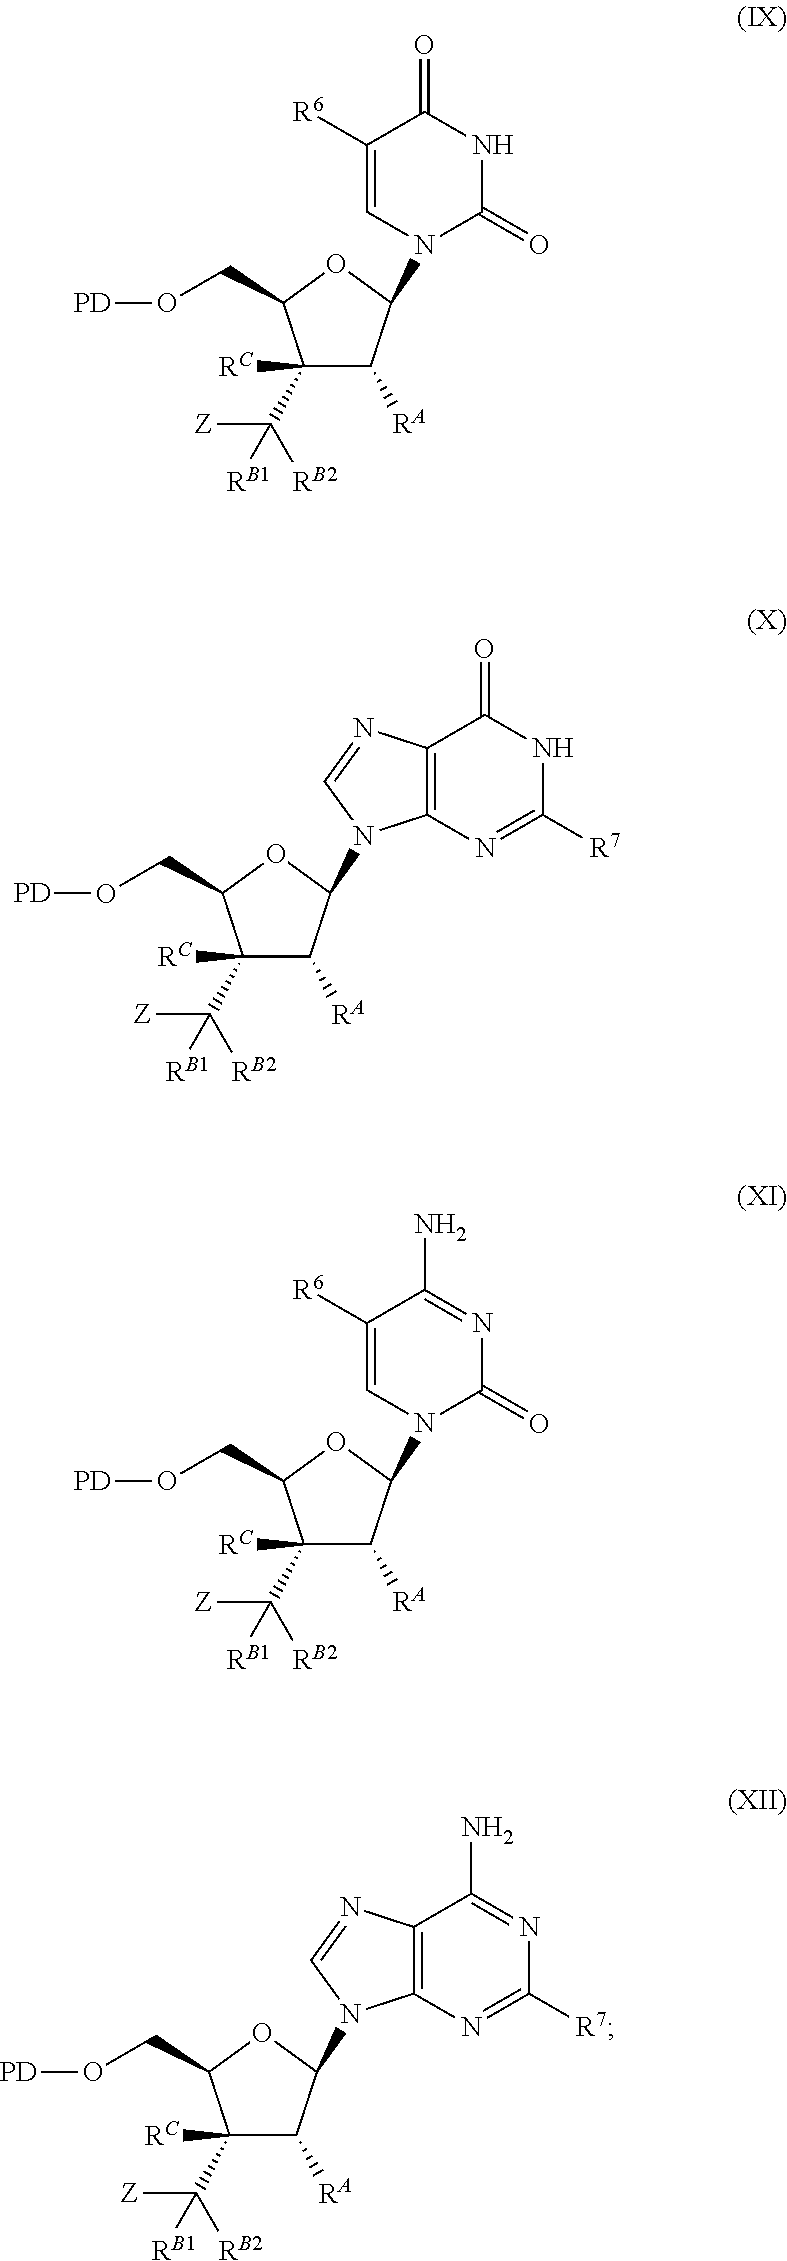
C1([RC])(C([Z])([RB2])[RB1])C([RA])C(N2C(=O)NC(=O)C([R6])=C2)OC1CO[PD].C1([RC])(C([Z])([RB2])[RB1])C([RA])C(N2C3=C(C(=O)NC([R7])=N3)N=C2)OC1CO[PD].C1([RC])(C([Z])([RB2])[RB1])C([RA])C(N2C(=O)N=C(N)C([R6])=C2)OC1CO[PD].C1([RC])(C([Z])([RB2])[RB1])C([RA])C(N2C3=C(C(N)=NC([R7])=N3)N=C2)OC1CO[PD]
